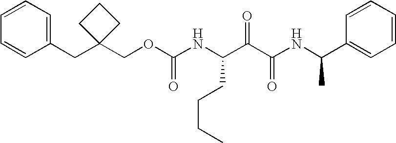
C(C1(COC(NC(C(C(NC(C2=CC=CC=C2)C)=O)=O)CCCC)=O)CCC1)C1=CC=CC=C1
